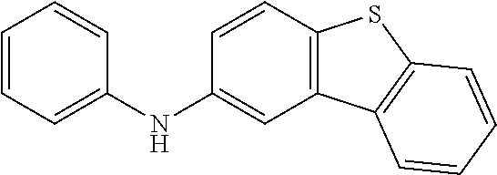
C1=CC=C(NC2=CC3=C(C=C2)SC2=C3C=CC=C2)C=C1
